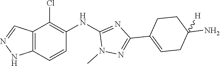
N1(C)N=C(C2=CCC(N)([H])CC2)N=C1NC1=C(Cl)C2=C(NN=C2)C=C1
